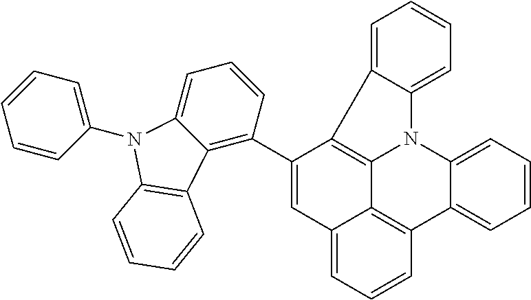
C1=CC=C2C(=C1)C1=C3N2C2=CC=CC=C2C2=C3C(=CC=C2)C=C1C1=C2C(=CC=C1)N(C1=CC=CC=C1)C1=C2C=CC=C1
